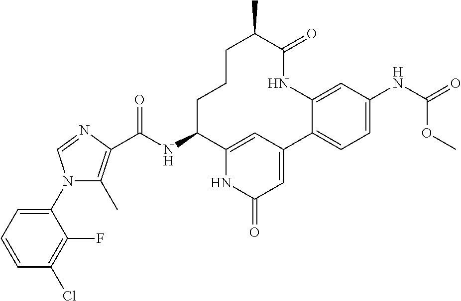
C(NC1CCCC(C)C(=O)NC2=CC(NC(OC)=O)=CC=C2C2=CC(=O)NC1=C2)(=O)C1=C(C)N(C2=CC=CC(Cl)=C2F)C=N1
